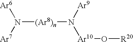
[Ar6]N([Ar7])[(Ar8)n]N([Ar10]O[R20])[Ar9]
